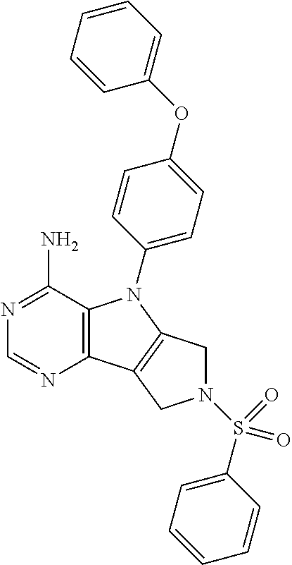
C12=C(C(N)=NC=N1)N(C1=CC=C(OC3=CC=CC=C3)C=C1)C1=C2CN(S(C2=CC=CC=C2)(=O)=O)C1
